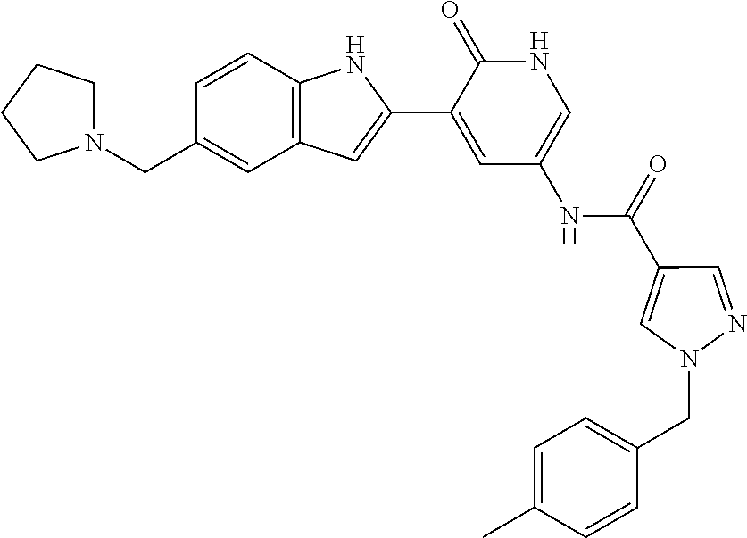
C1=CC2=C(C=C1CN1CCCC1)C=C(C1=CC(NC(=O)C3=CN(CC4=CC=C(C)C=C4)N=C3)=CNC1=O)N2
